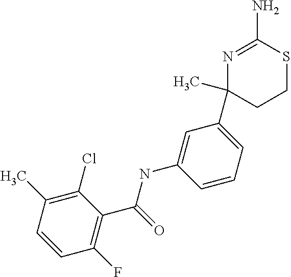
N1=C(N)SCCC1(C)C1=CC=CC(NC(C2=C(F)C=CC(C)=C2Cl)=O)=C1
